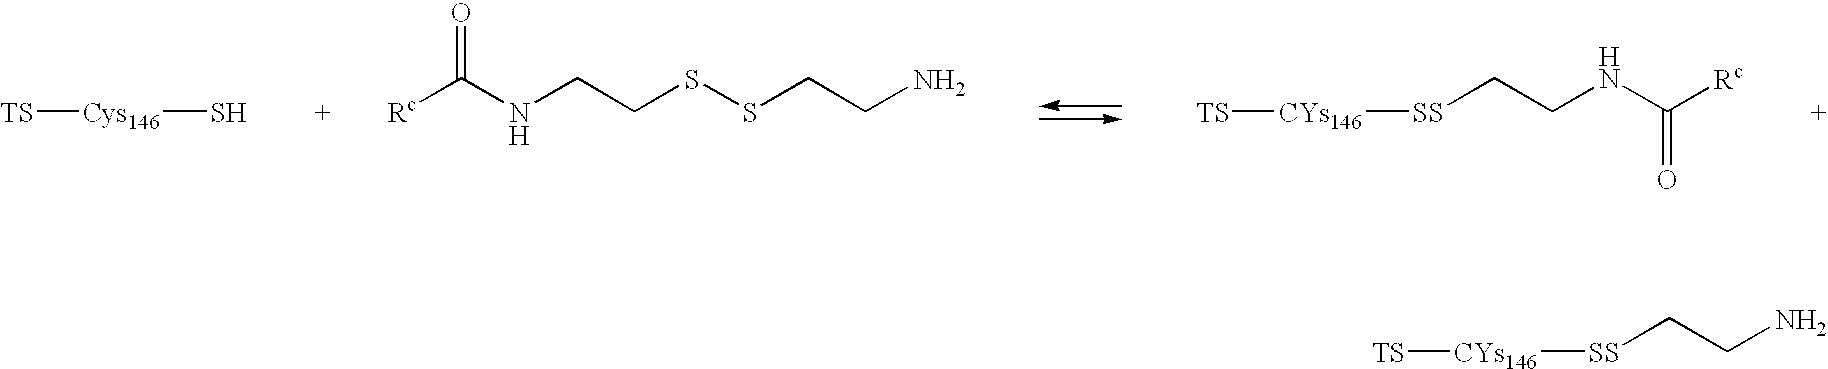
[Rc]C(NCCSSCCN)=O.[Cys146](S)[TS].[SS](CCNC([Rc])=O)[CYs146][TS].[SS](CCN)[CYs146][TS]
